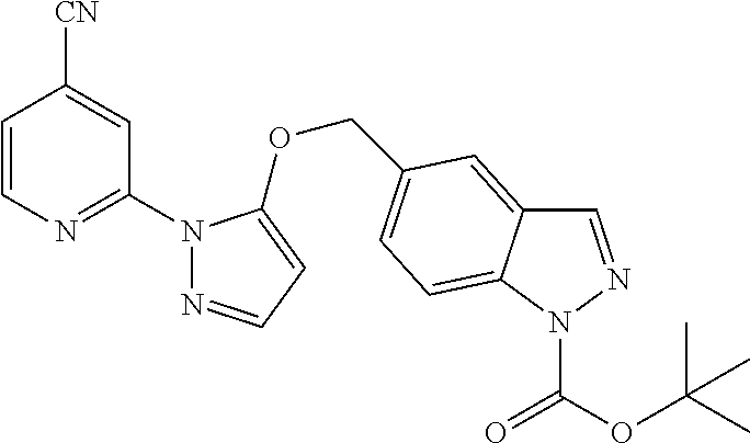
C1=CN=C(N2N=CC=C2OCC2=CC=C3C(=C2)C=NN3C(=O)OC(C)(C)C)C=C1[CN]
